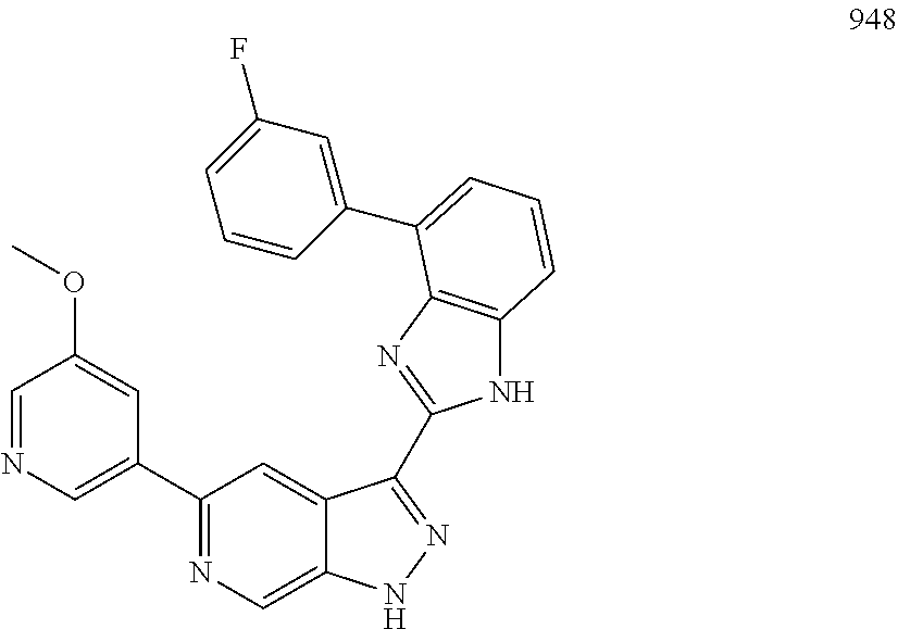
C1=NC=C(C2=NC=C3C(=C2)C(C2=NC4=C(N2)C=CC=C4C2=CC(F)=CC=C2)=NN3)C=C1OC
